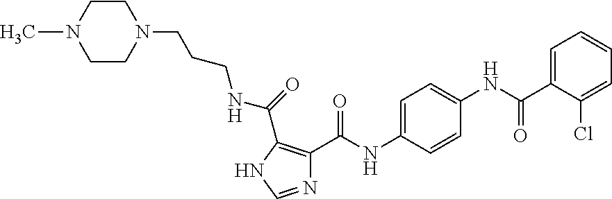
N1=CNC(C(NCCCN2CCN(C)CC2)=O)=C1C(NC1=CC=C(NC(C2=CC=CC=C2Cl)=O)C=C1)=O
